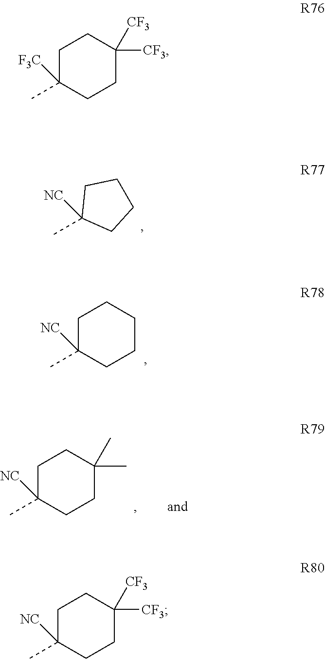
CC1([NC])CCCC1.C1C(C)([NC])CCCC1.C1C(C)([NC])CCC(C)(C)C1.C1C(C)([F3C])CCC([CF3])([CF3])C1.C1C(C)([NC])CCC([CF3])([CF3])C1
